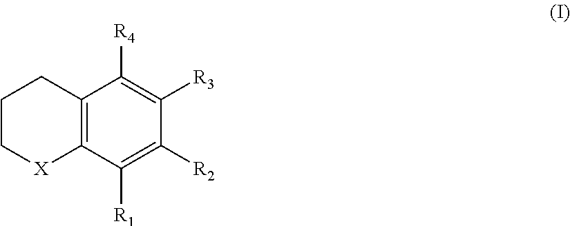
C1C[X]C2=C(C1)C([R4])=C([R3])C([R2])=C2[R1]
